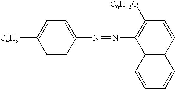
C1=CC(N=NC2=C([C6H13O])C=CC3=C2C=CC=C3)=CC=C1[C4H9]
